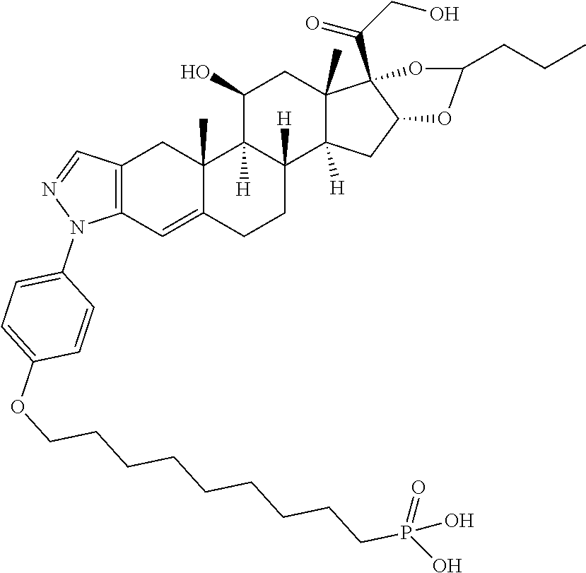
C12=C(C=C3C(C)(C1)C1([H])C([H])(CC3)C3([H])C(C)(CC1O)C1(C(CO)=O)C(C3)OC(CCC)O1)N(C1=CC=C(OCCCCCCCCCP(O)(=O)O)C=C1)N=C2
